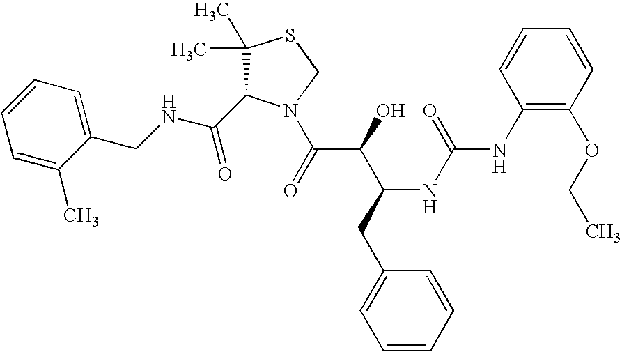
C(NCC1=CC=CC=C1C)(=O)C1C(C)(C)SCN1C(C(C(CC1=CC=CC=C1)NC(=O)NC1=C(OCC)C=CC=C1)O)=O
